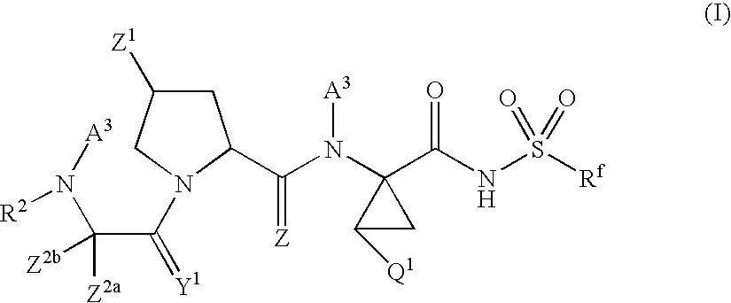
C1C([Z1])CN(C(C([Z2b])(N([A3])[R2])[Z2a])=[Y1])C1C(N(C1(C(NS([Rf])(=O)=O)=O)C([Q1])C1)[A3])=[Z]
